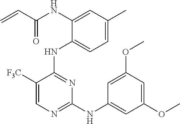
N(C1=CC(C)=CC=C1NC1=NC(NC2=CC(OC)=CC(OC)=C2)=NC=C1[F3C])C(C=C)=O
